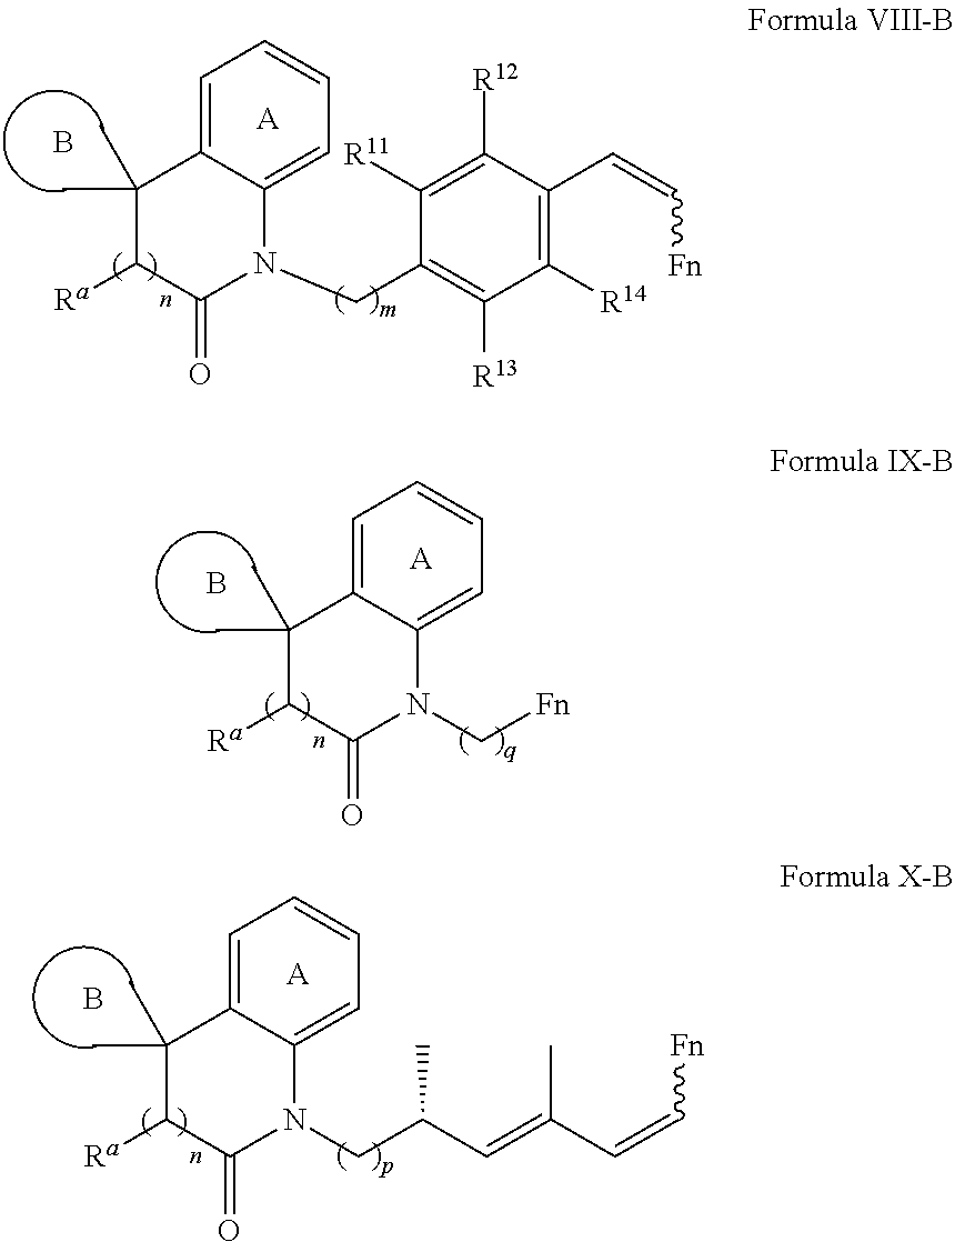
C(C1=C([R13])C([R14])=C(C=C[Fn])C([R12])=C1[R11])N1C(=O)C([Ra])C(C)(C)C2=CC=CC=C21.[A].B.C12=CC=CC=C1N(C[Fn])C(=O)C([Ra])C2(C)C.[A].B.C(C=C(C)C=C[Fn])(C)CN1C(=O)C([Ra])C(C)(C)C2=CC=CC=C21.[A].B
